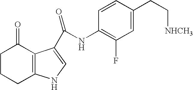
C1CCC2=C(C1=O)C(C(NC1=C(F)C=C(CC[NHCH3])C=C1)=O)=CN2
